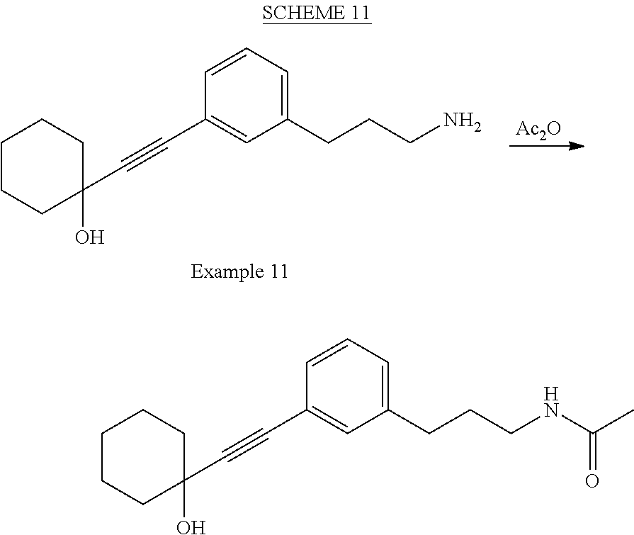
[Ac2O].C1CCC(O)(C#CC2=CC(CCCN)=CC=C2)CC1.C1CCC(O)(C#CC2=CC(CCCNC(C)=O)=CC=C2)CC1
